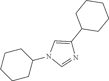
C1CCCCC1N1C=NC(C2CCCCC2)=C1
